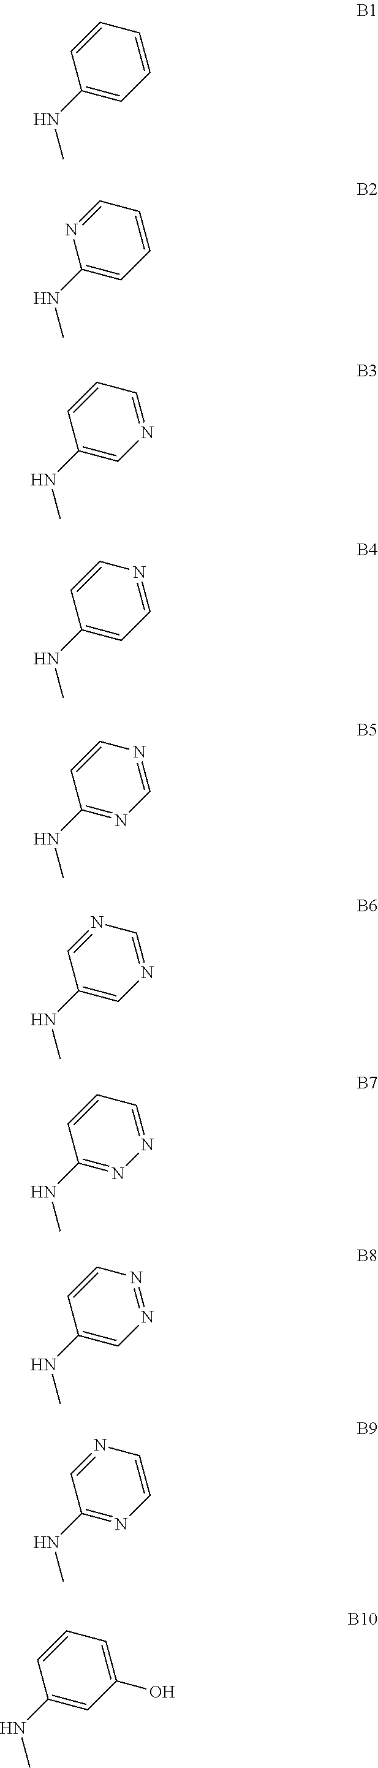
C1=CC(NC)=CC=C1.C1=NC(NC)=CC=C1.C1=CC(NC)=CN=C1.C1=CC(NC)=CC=N1.C1=CC(NC)=NC=N1.N1=CC(NC)=CN=C1.C1=CC(NC)=NN=C1.C1=CC(NC)=CN=N1.N1=CC(NC)=NC=C1.C1=CC(NC)=CC(O)=C1
